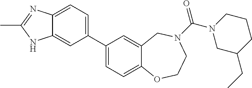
C1(C2=CC=C3C(=C2)NC(C)=N3)=CC=C2C(=C1)CN(C(N1CC(CC)CCC1)=O)CCO2
